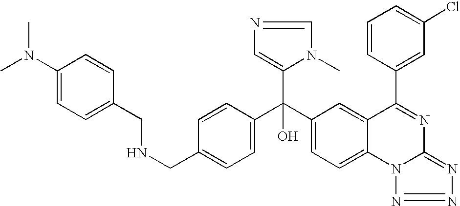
C1=C(CNCC2=CC=C(N(C)C)C=C2)C=CC(C(C2=CC=C3C(=C2)C(C2=CC(Cl)=CC=C2)=NC2=NN=NN32)(C2=CN=CN2C)O)=C1
